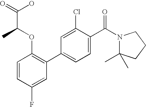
C1=CC(F)=CC(C2=CC=C(C(N3C(C)(C)CCC3)=O)C(Cl)=C2)=C1OC(C)C(=O)O
